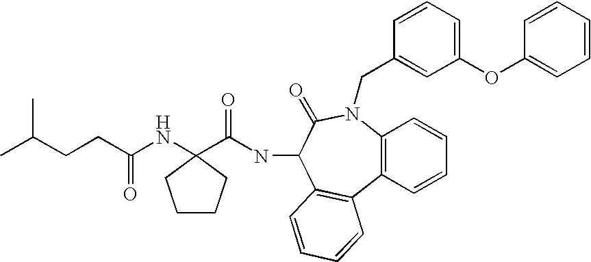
C12=C(C=CC=C1)C1=C(C(NC(C3(NC(CCC(C)C)=O)CCCC3)=O)C(=O)N2CC2=CC(OC3=CC=CC=C3)=CC=C2)C=CC=C1
